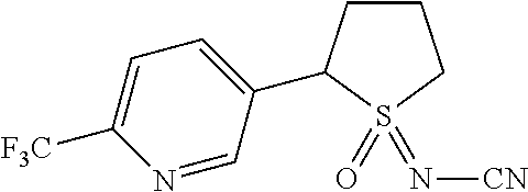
S1(=O)(=N[CN])CCCC1C1=CC=C([F3C])N=C1
